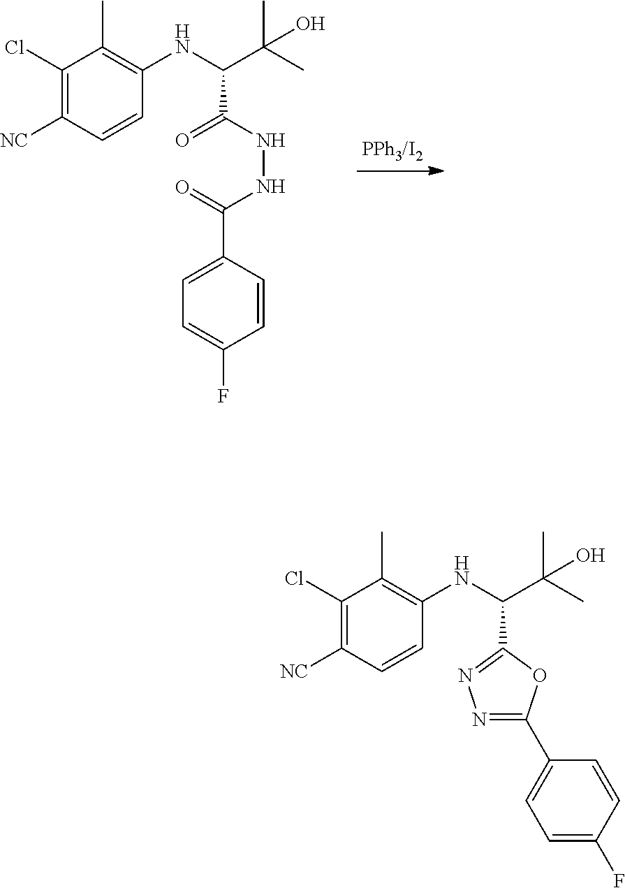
C1(Cl)=C([NC])C=CC(NC(C(O)(C)C)C(NNC(=O)C2=CC=C(F)C=C2)=O)=C1C.C1(Cl)=C([NC])C=CC(NC(C(O)(C)C)C2=NN=C(C3=CC=C(F)C=C3)O2)=C1C
